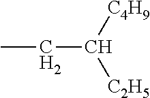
CCC([C2H5])[C4H9]
